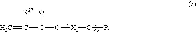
C=C([R27])C(=O)O[X1]O[R]
